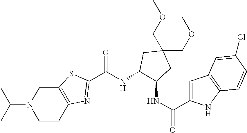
N1(C(C)C)CCC2=C(C1)SC(C(NC1C(NC(=O)C3=CC4=C(N3)C=CC(Cl)=C4)CC(COC)(COC)C1)=O)=N2
